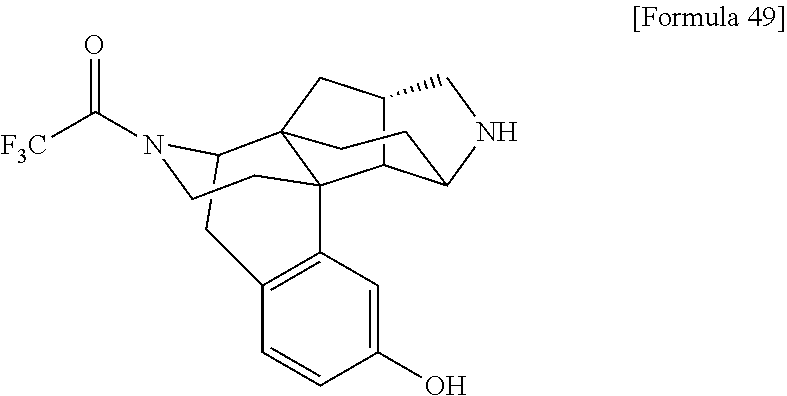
C12C3C(NC1)CCC1(C2)C32C3=C(CC1N(C([F3C])=O)CC2)C=CC(O)=C3
